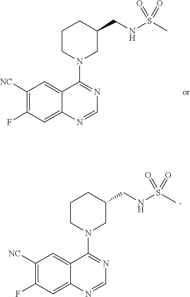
C1([NC])=C(F)C=C2C(=C1)C(N1CC(CNS(C)(=O)=O)CCC1)=NC=N2.C1([NC])=C(F)C=C2C(=C1)C(N1CC(CNS(C)(=O)=O)CCC1)=NC=N2
